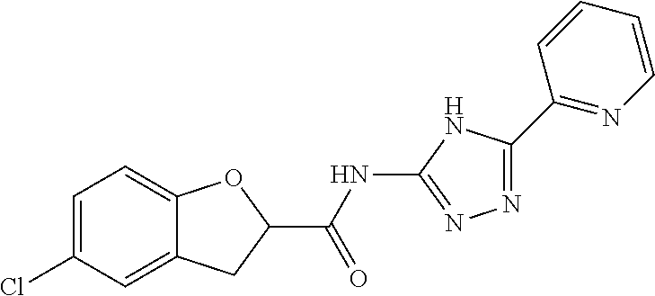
C1(C(=O)NC2=NN=C(C3=NC=CC=C3)N2)OC2=CC=C(Cl)C=C2C1
